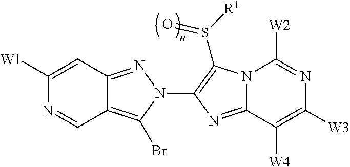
C12=C(Br)N(C3=C(S([R1])=O)N4C(=N3)C([W4])=C([W3])N=C4[W2])N=C1C=C([W1])N=C2
